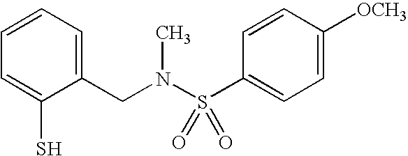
C1(CN(S(=O)(=O)C2=CC=C([OCH3])C=C2)C)=CC=CC=C1S
